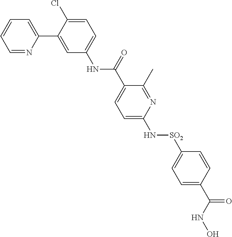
N(C1=CC=C(Cl)C(C2=CC=CC=N2)=C1)C(=O)C1=CC=C(N[SO2]C2=CC=C(C(NO)=O)C=C2)N=C1C
